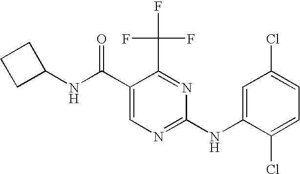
N(C(C1=CN=C(NC2=CC(Cl)=CC=C2Cl)N=C1C(F)(F)F)=O)C1CCC1
